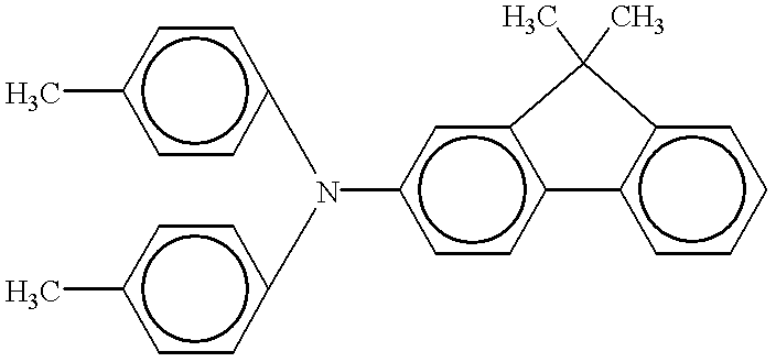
Cc1ccc(N(c2ccc(C)cc2)c2ccc3c(c2)C(C)(C)c2c-3cccc2)cc1
